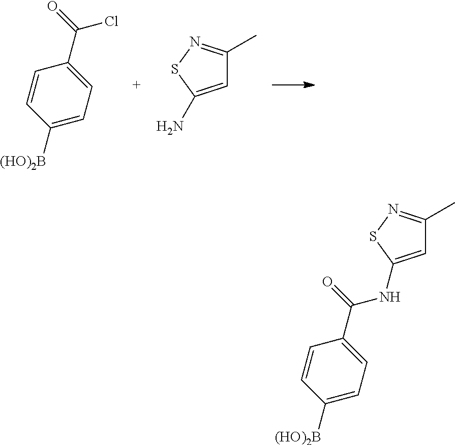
C1=C(N)SN=C1C.[(HO)2B]C1=CC=C(C(=O)Cl)C=C1.[(HO)2B]C1=CC=C(C(=O)NC2=CC(C)=NS2)C=C1
